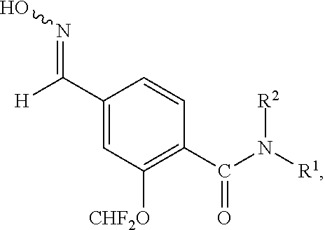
C(C1=CC([CHF2O])=C(C(N([R1])[R2])=O)C=C1)([H])=NO
